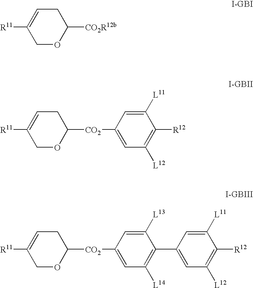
C1C=C([R11])COC1[CO2R12b].C1C=C([R11])COC1[CO2]C1=CC([L12])=C([R12])C([L11])=C1.C1C=C([R11])COC1[CO2]C1=CC([L14])=C(C2=CC([L12])=C([R12])C([L11])=C2)C([L13])=C1
